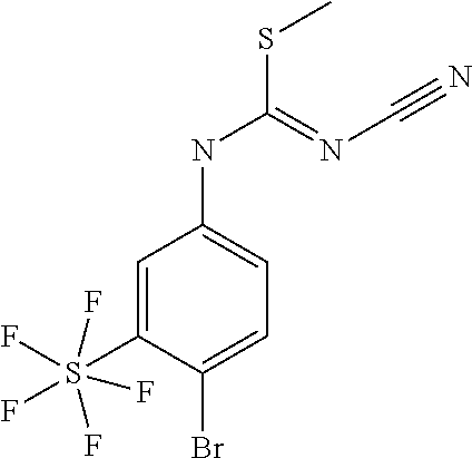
N(C1=CC=C(Br)C(S(F)(F)(F)(F)F)=C1)C(=NC#N)SC
